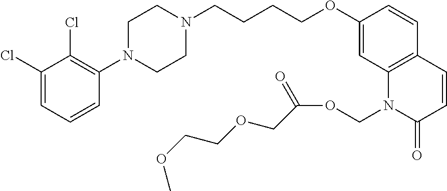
C1(Cl)=CC=CC(N2CCN(CCCCOC3=CC4=C(C=C3)C=CC(=O)N4COC(=O)COCCOC)CC2)=C1Cl
